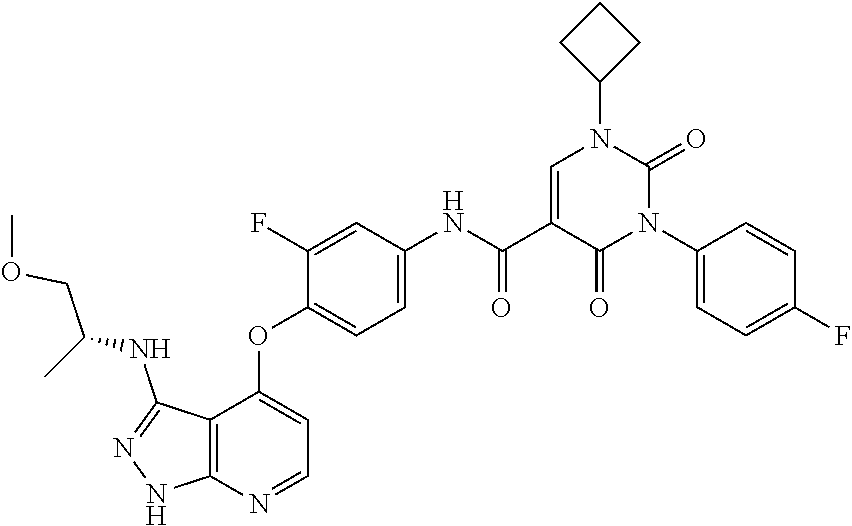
C1CC(N2C=C(C(=O)NC3=CC=C(OC4=CC=NC5=C4C(NC(COC)C)=NN5)C(F)=C3)C(=O)N(C3=CC=C(F)C=C3)C2=O)C1
